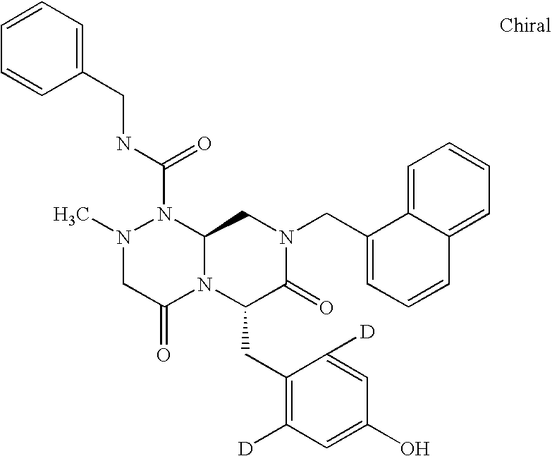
N(C(=O)N1N(C)CC(=O)N2C1CN(CC1=CC=CC3=CC=CC=C13)C(=O)C2CC1=C([D])C=C(O)C=C1[D])CC1=CC=CC=C1
